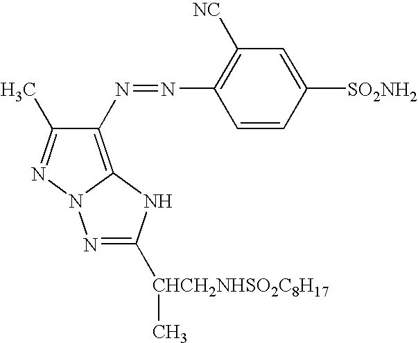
C1(N=NC2=C([NC])C=C([SO2NH2])C=C2)=C2NC([CHCH2NHSO2C8H17]C)=NN2N=C1C
